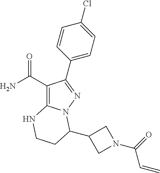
C1(C(=O)N)=C2N(N=C1C1=CC=C(Cl)C=C1)C(C1CN(C(=O)C=C)C1)CCN2
